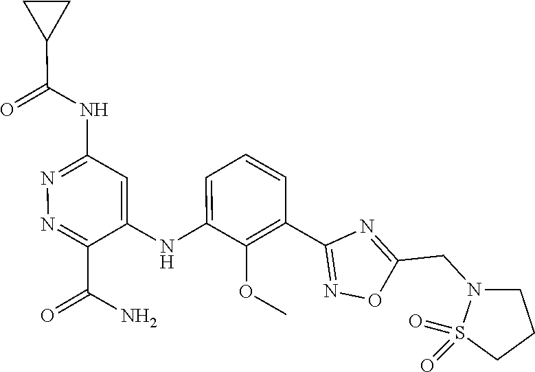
C1=CC=C(NC2=CC(NC(C3CC3)=O)=NN=C2C(N)=O)C(OC)=C1C1=NOC(CN2CCCS2(=O)=O)=N1
